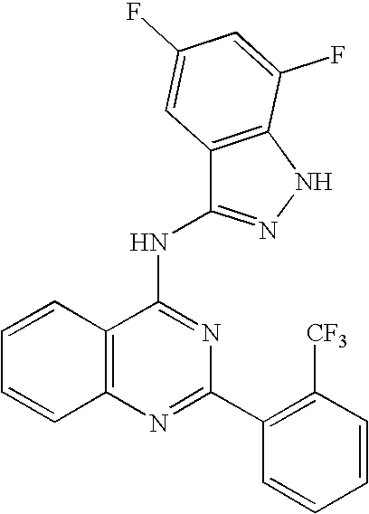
C12=C(N=C(C3=C([CF3])C=CC=C3)N=C1NC1=NNC3=C1C=C(F)C=C3F)C=CC=C2
